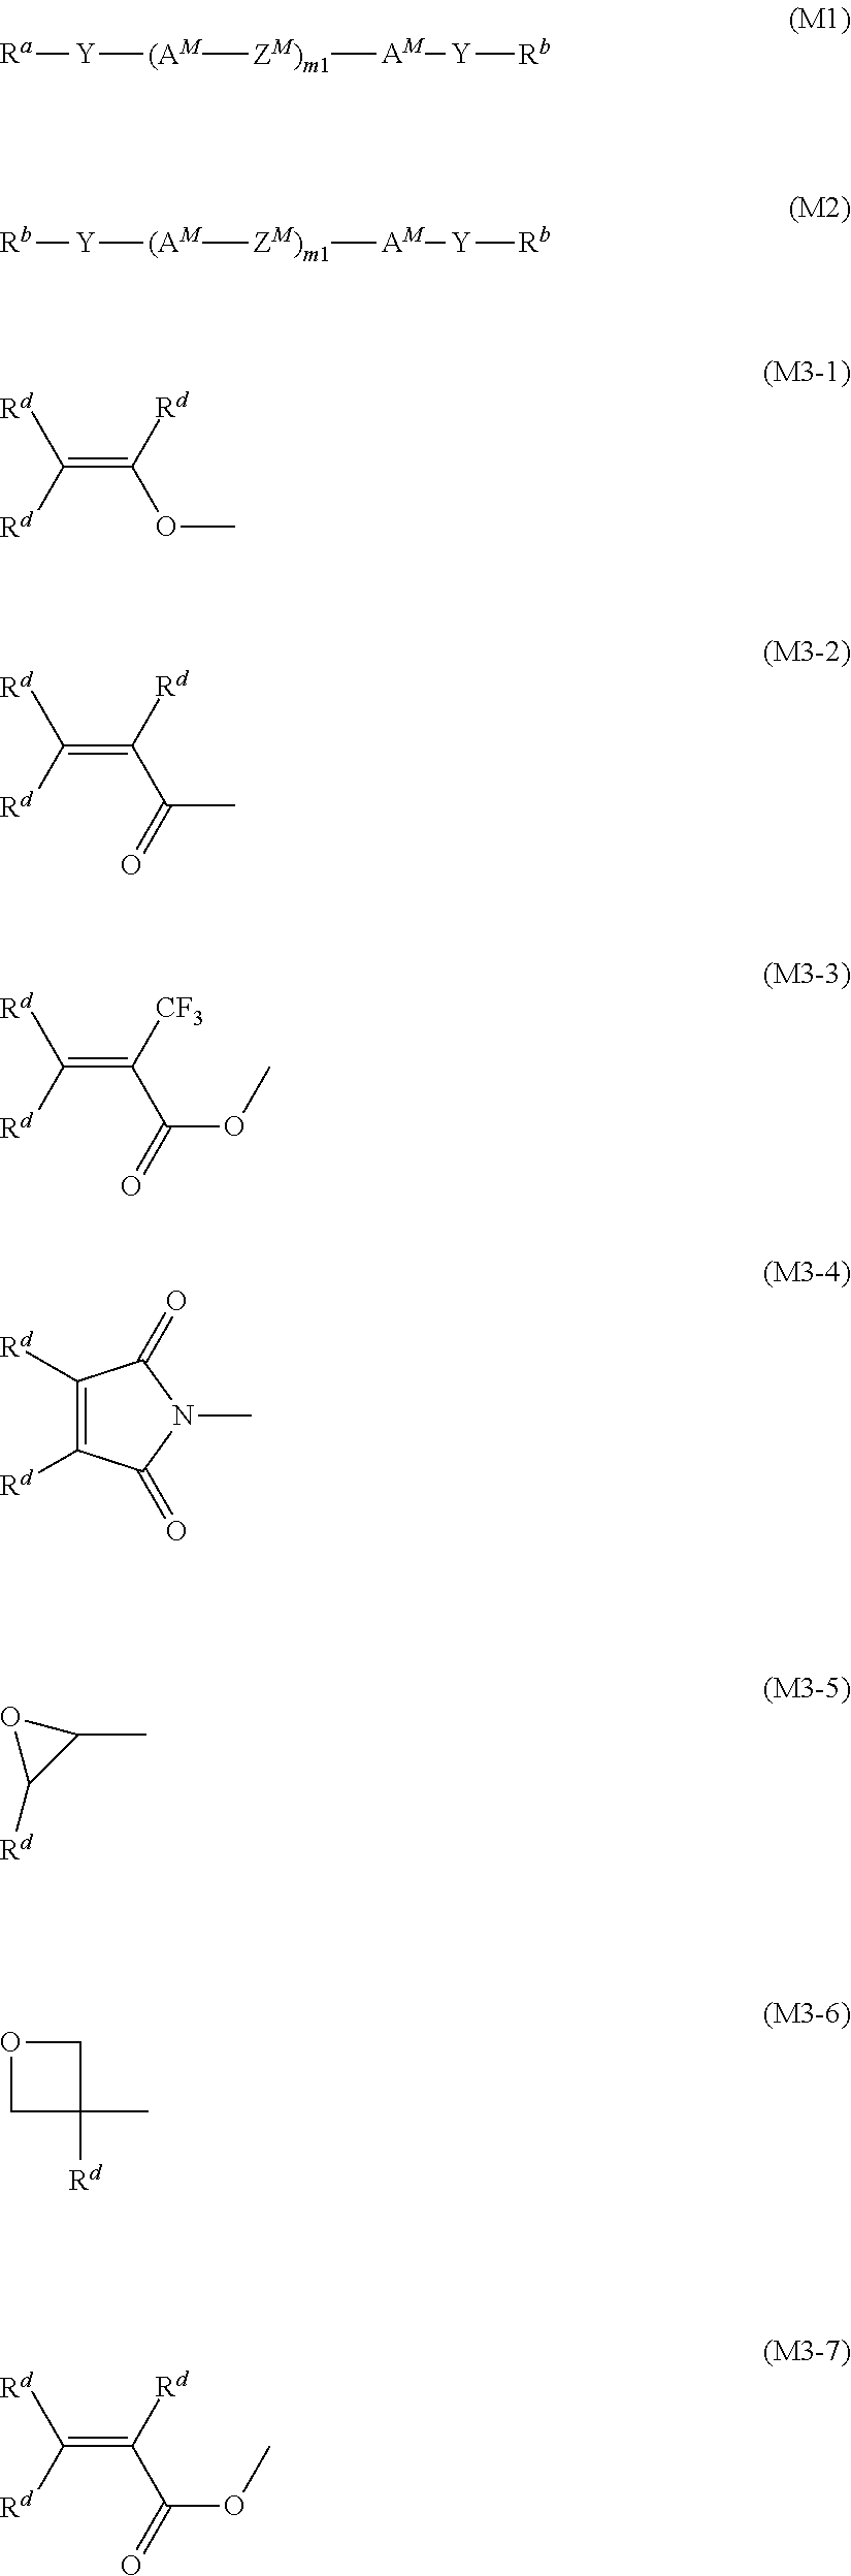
[Ra][Y][(AM][ZM)m1][AM][Y][Rb].[Rb][Y][(AM][ZM)m1][AM][Y][Rb].C(=C([Rd])OC)([Rd])[Rd].C(=C([Rd])C(C)=O)([Rd])[Rd].C(=C([CF3])C(OC)=O)([Rd])[Rd].C1([Rd])=C([Rd])C(=O)N(C)C1=O.O1C([Rd])C1C.O1CC([Rd])(C)C1.C(=C([Rd])C(OC)=O)([Rd])[Rd]
